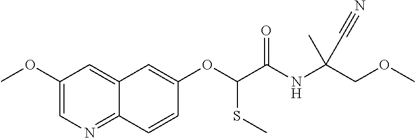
C1(OC)=CN=C2C(=C1)C=C(OC(C(NC(COC)(C)C#N)=O)SC)C=C2
